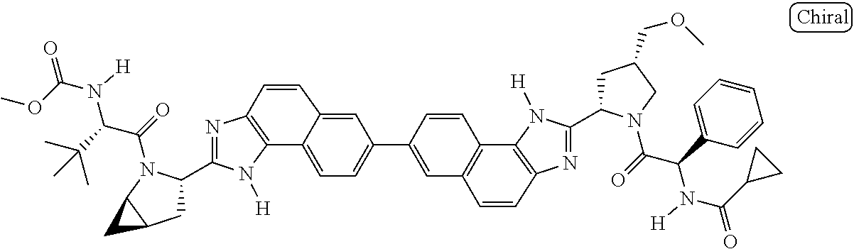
C12=C(N=C(C3CC4C(N3C(=O)C(C(C)(C)C)N(C(OC)=O)[H])C4)N1[H])C=CC1=CC(C3=CC4=C(C5=C(N=C(C6CC(COC)CN6C(=O)C(C6=CC=CC=C6)N(C(C6CC6)=O)[H])N5[H])C=C4)C=C3)=CC=C21
